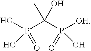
P(O)([OH])(=O)C(P(=O)(O)O)(C)O
